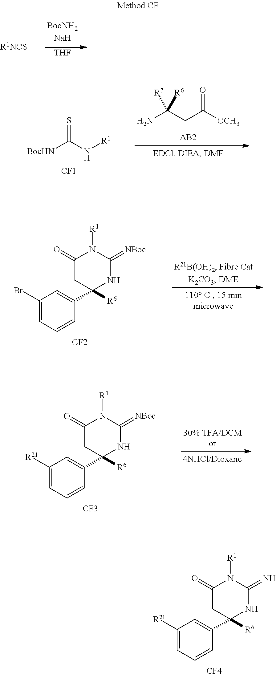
[THF].[R1NCS].S=C(N[R1])[BocHN].[CF1].NC(CC([OCH3])=O)([R6])[R7].C1(=O)CC(C2=CC(Br)=CC=C2)([R6])NC(=[NBoc])N1[R1].[CF2].C1(=O)CC(C2=CC([R21])=CC=C2)([R6])NC(=[NBoc])N1[R1].[CF3].C1(=O)CC(C2=CC([R21])=CC=C2)([R6])NC(=N)N1[R1].[CF4]
